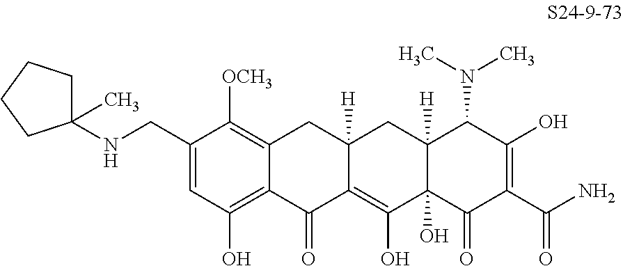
C1=C(CNC2(C)CCCC2)C([OCH3])=C2C(=C1O)C(=O)C1=C(O)C3(O)C([H])(CC1([H])C2)C(N(C)C)C(O)=C(C(N)=O)C3=O
